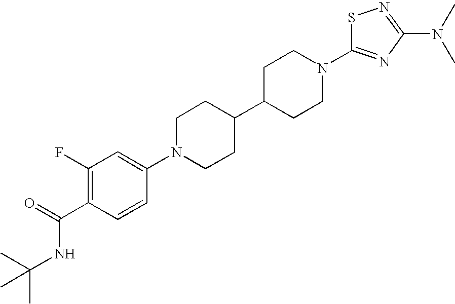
C1(F)=C(C(NC(C)(C)C)=O)C=CC(N2CCC(C3CCN(C4=NC(N(C)C)=NS4)CC3)CC2)=C1
